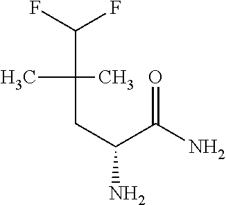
C(C(C(F)F)(C)C)C(N)C(N)=O
